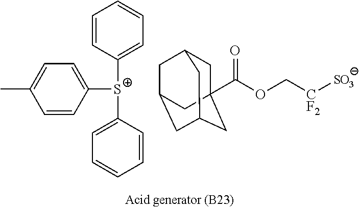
C1=CC([S+](C2=CC=CC=C2)C2=CC=CC=C2)=CC=C1C.C1C2(C(OC[CF2][SO3])=O)CC3CC(CC1C3)C2
